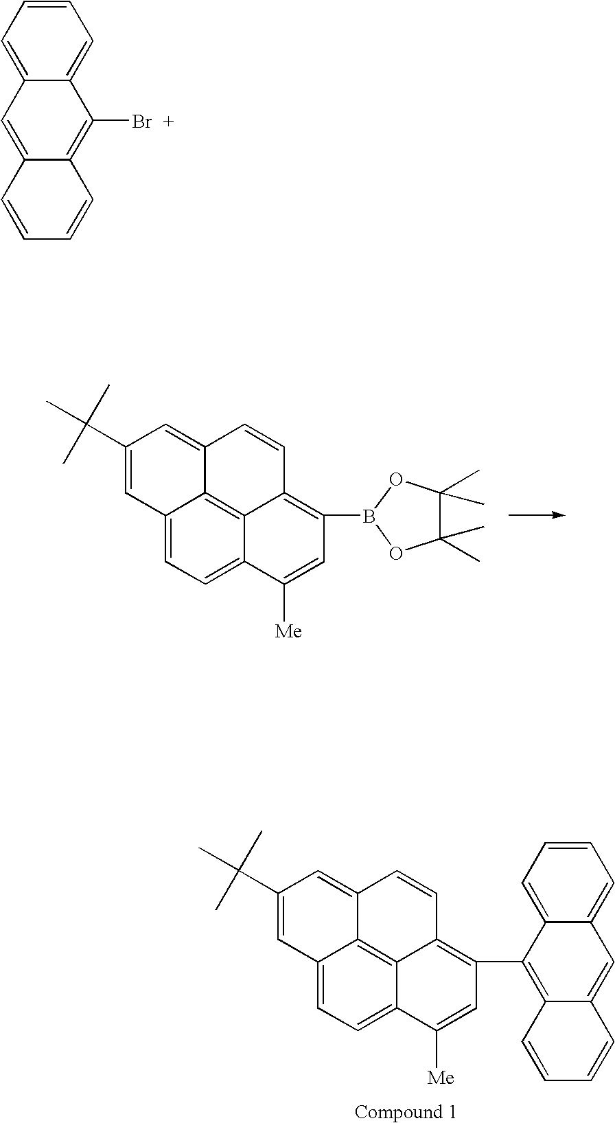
C1(C(C)(C)C)=CC2=CC=C3C4=C2C(=C1)C=CC4=C(C1=C2C(=CC4=CC=CC=C14)C=CC=C2)C=C3[Me].C1=CC=C2C(=C1)C(Br)=C1C(=C2)C=CC=C1.C1(C(C)(C)C)=CC2=CC=C3C4=C2C(=C1)C=CC4=C(B1OC(C)(C)C(C)(C)O1)C=C3[Me]
